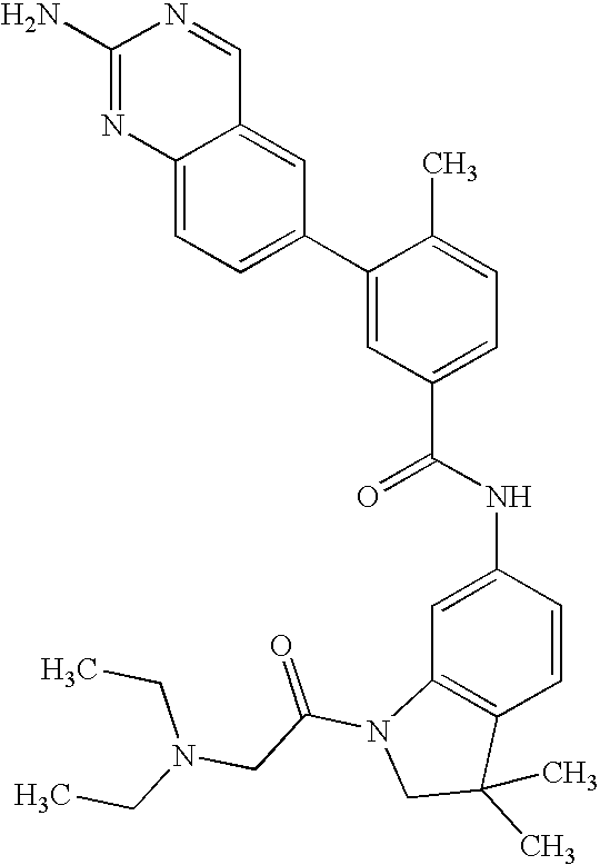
C12=CC=C(C3=CC(C(NC4=CC5=C(C=C4)C(C)(C)CN5C(CN(CC)CC)=O)=O)=CC=C3C)C=C1C=NC(N)=N2
